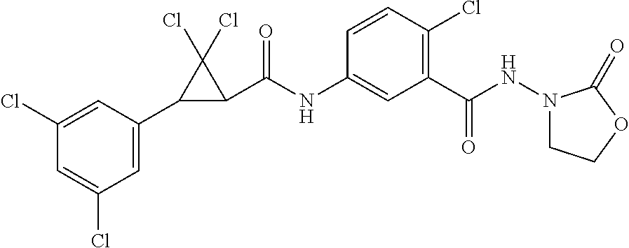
C1(C2C(C(NC3=CC(C(NN4CCOC4=O)=O)=C(Cl)C=C3)=O)C2(Cl)Cl)=CC(Cl)=CC(Cl)=C1
